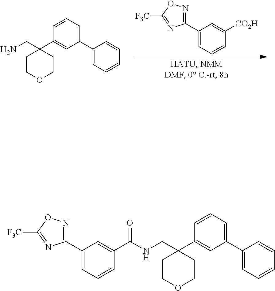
C1(C2=CC=CC([CO2H])=C2)=NOC([F3C])=N1.C1=C(C2=CC=CC(C3(CN)CCOCC3)=C2)C=CC=C1.C1(C2=CC=CC(C(NCC3(C4=CC(C5=CC=CC=C5)=CC=C4)CCOCC3)=O)=C2)=NOC([F3C])=N1
